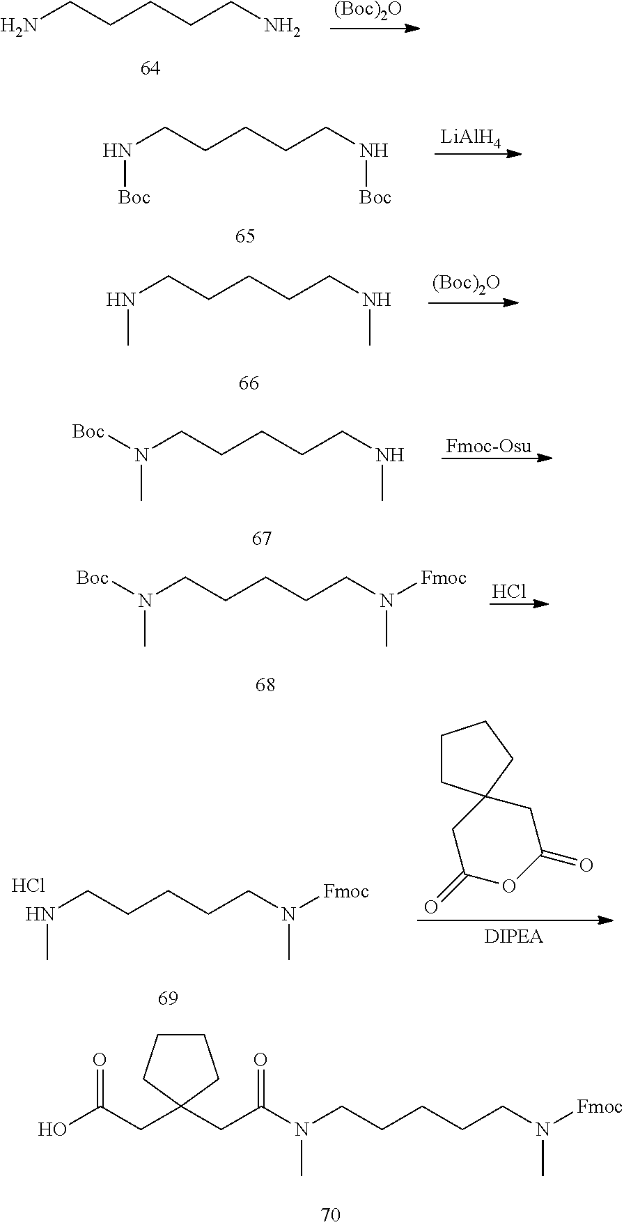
C(CCCCN([Fmoc])C)N(C)C(CC1(CC(O)=O)CCCC1)=O.NCCCCCN.[(Boc)2O].N(CCCCCN[Boc])[Boc].[LiAlH4].N(CCCCCNC)C.[(Boc)2O].N(CCCCCNC)(C)[Boc].[Fmoc-Osu].N(CCCCCN(C)[Fmoc])(C)[Boc].Cl.N(CCCCCN(C)[Fmoc])C.Cl.C1CC2(CC1)CC(=O)OC(=O)C2
